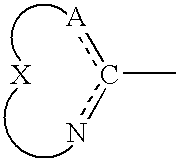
c(C)([A])n
